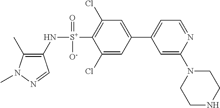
C1(C)=C(N[S+](C2=C(Cl)C=C(C3=CC=NC(N4CCNCC4)=C3)C=C2Cl)(=O)[O-])C=NN1C
